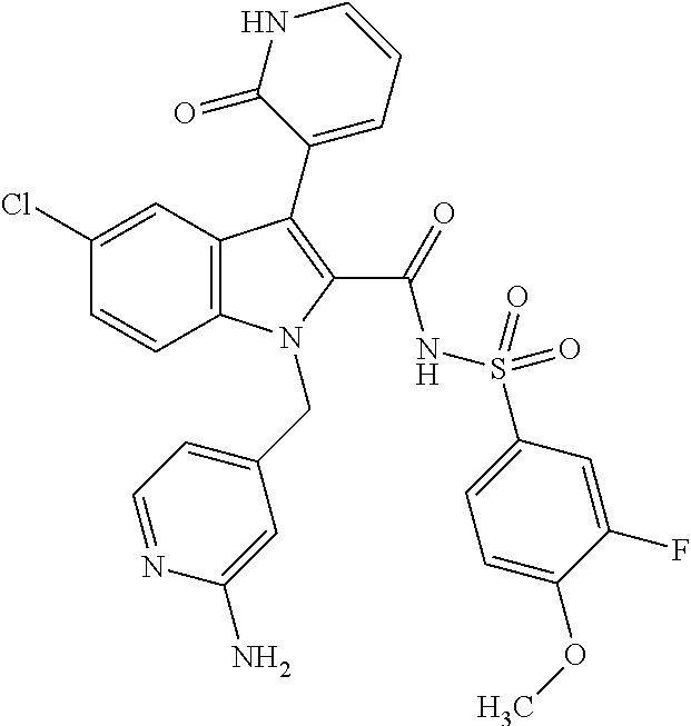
C1(Cl)=CC2=C(C=C1)N(CC1=CC=NC(N)=C1)C(C(=O)NS(=O)(=O)C1=CC=C(OC)C(F)=C1)=C2C1=CC=CNC1=O
